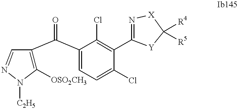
C1([OSO2CH3])=C(C(C2=CC=C(Cl)C(C3=N[X]C([R4])([R5])[Y]3)=C2Cl)=O)C=NN1[C2H5]
